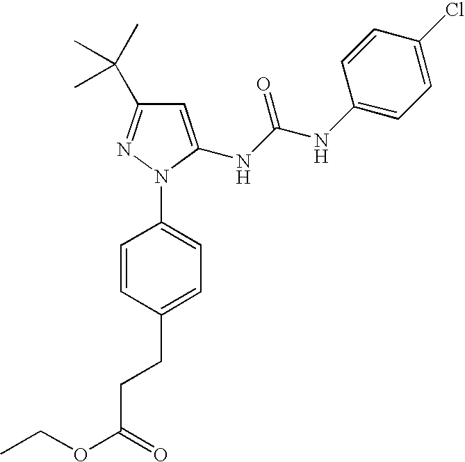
C1=C(NC(NC2=CC=C(Cl)C=C2)=O)N(C2=CC=C(CCC(OCC)=O)C=C2)N=C1C(C)(C)C
